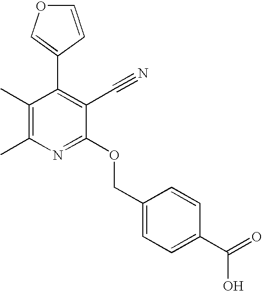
CC1=C(C)C(C2=COC=C2)=C(C#N)C(OCC2=CC=C(C(=O)O)C=C2)=N1
